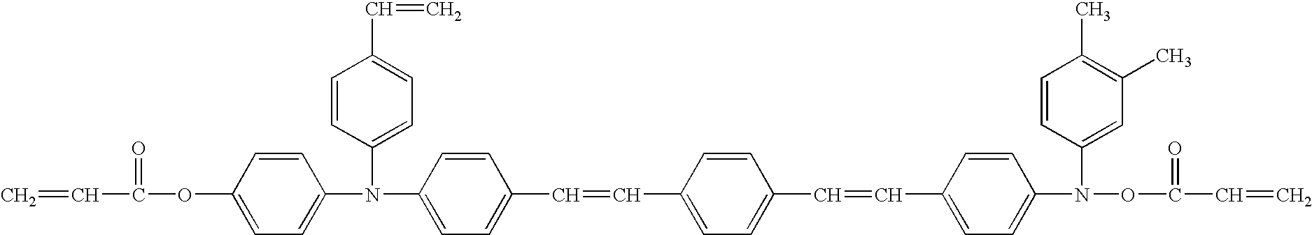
C=CC(=O)OC1=CC=C(N(C2=CC=C(C=C)C=C2)C2=CC=C(C=CC3=CC=C(C=CC4=CC=C(N(C5=CC(C)=C(C)C=C5)OC(=O)C=C)C=C4)C=C3)C=C2)C=C1
